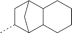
C1CCCC2C3CC(C)C(C12)C3
